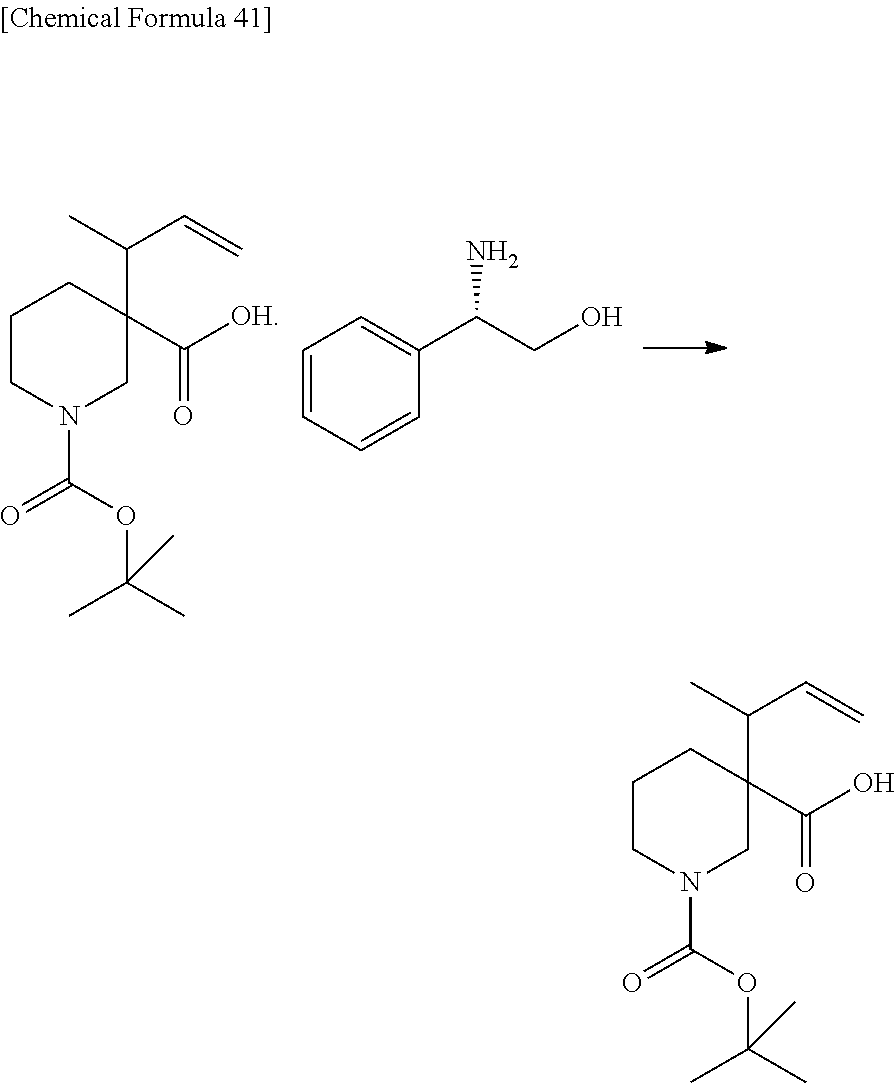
C1CN(C(OC(C)(C)C)=O)CC(C([OH])=O)(C(C=C)C)C1.C1=CC=CC(C(CO)N)=C1.C1CN(C(OC(C)(C)C)=O)CC(C(O)=O)(C(C=C)C)C1
